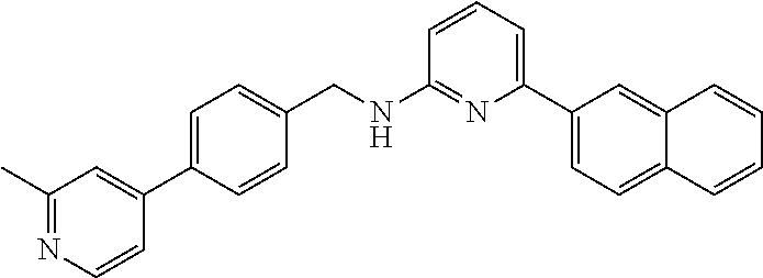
C1=CC=C(C2=CC=C3C(=C2)C=CC=C3)N=C1NCC1=CC=C(C2=CC(C)=NC=C2)C=C1
